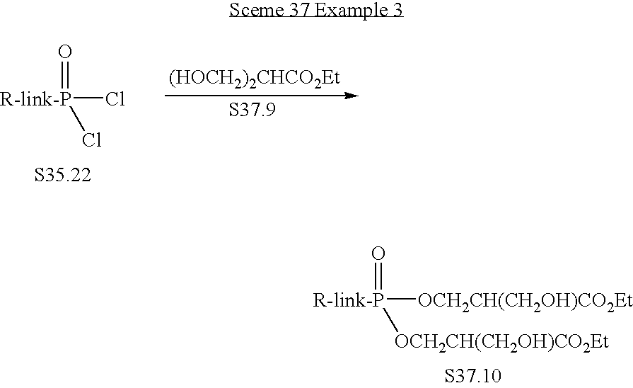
[R-link-P](Cl)(Cl)=O.[(HOCH2)2CHCO2Et].[R-link-P]([OCH2CH(CH2OH)CO2Et])([OCH2CH(CH2OH)CO2Et])=O
